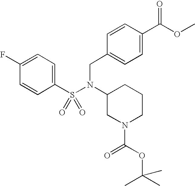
C1(F)=CC=C(S(N(C2CN(C(OC(C)(C)C)=O)CCC2)CC2=CC=C(C(OC)=O)C=C2)(=O)=O)C=C1
